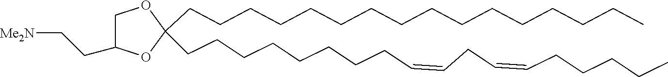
C(CCCCCCCC=CCC=CCCCCC)C1(CCCCCCCCCCCCCCCC)OC(CC[NMe2])CO1
